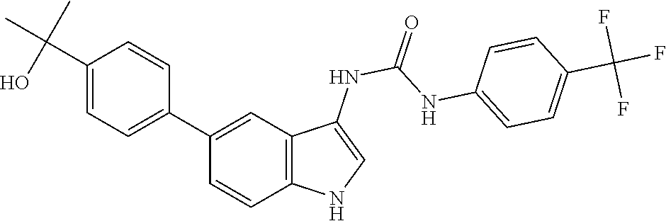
O=C(NC1=CNC2=C1C=C(C1=CC=C(C(C)(C)O)C=C1)C=C2)NC1=CC=C(C(F)(F)F)C=C1
